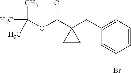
C1(CC2(C(OC(C)(C)C)=O)CC2)=CC=CC(Br)=C1
